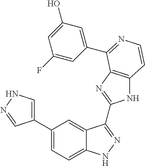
C1(C2=CNN=C2)=CC=C2C(=C1)C(C1=NC3=C(N1)C=CN=C3C1=CC(O)=CC(F)=C1)=NN2
